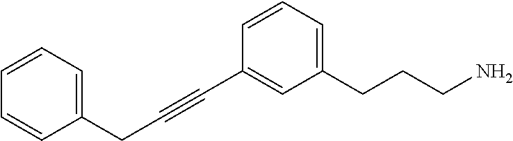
C(C1=CC=CC=C1)C#CC1=CC(CCCN)=CC=C1
